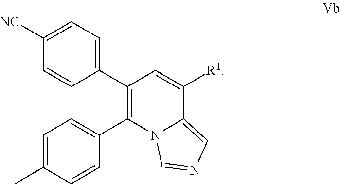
N12C(=CN=C1)C([R1])=CC(C1=CC=C([NC])C=C1)=C2C1=CC=C(C)C=C1
